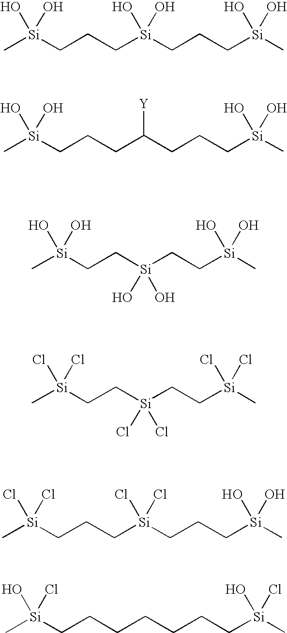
C[Si](CCC[Si](CCC[Si](C)(O)O)(O)O)(O)O.C[Si](CCCC(CCC[Si](C)(O)O)[Y])(O)O.C[Si](CC[Si](CC[Si](C)(O)O)(O)O)(O)O.C[Si](CC[Si](CC[Si](C)(Cl)Cl)(Cl)Cl)(Cl)Cl.C[Si](CCC[Si](CCC[Si](C)(O)O)(Cl)Cl)(Cl)Cl.C[Si](CCCCCCC[Si](C)(O)Cl)(O)Cl
